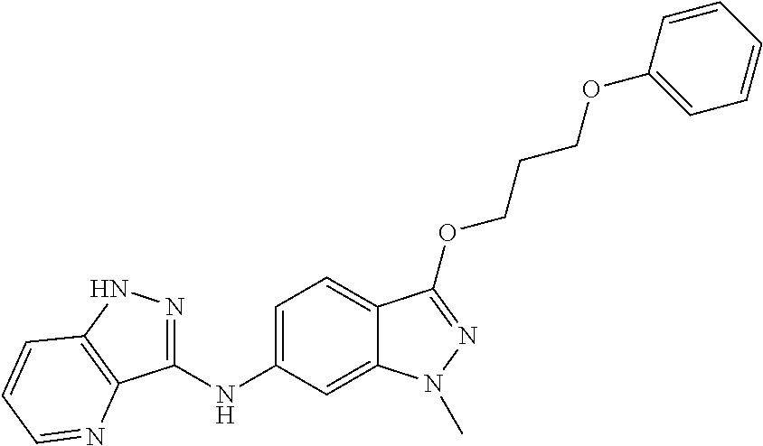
C1(NC2=CC=C3C(=C2)N(C)N=C3OCCCOC2=CC=CC=C2)=NNC2=C1N=CC=C2
